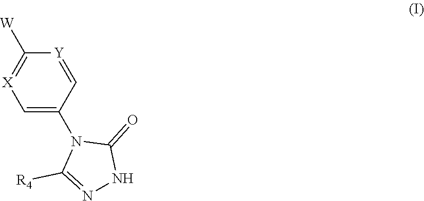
C1=C(N2C([R4])=NNC2=O)C=[Y]C([W])=[X]1
